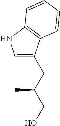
C1=C(CC(CO)C)C2=C(N1)C=CC=C2
